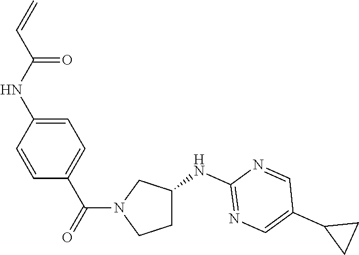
C1=CC(NC(C=C)=O)=CC=C1C(=O)N1CCC(NC2=NC=C(C3CC3)C=N2)C1
